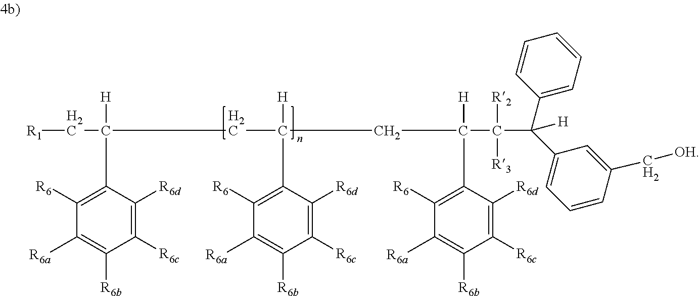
[R1]CC(CC(CC(C(C(C1=CC=CC(C[OH])=C1)(C1=CC=CC=C1)[H])([R2])[R3])([H])C1=C([R6])C([R6a])=C([R6b])C([R6c])=C1[R6d])([H])C1=C([R6])C([R6a])=C([R6b])C([R6c])=C1[R6d])([H])C1=C([R6])C([R6a])=C([R6b])C([R6c])=C1[R6d]
